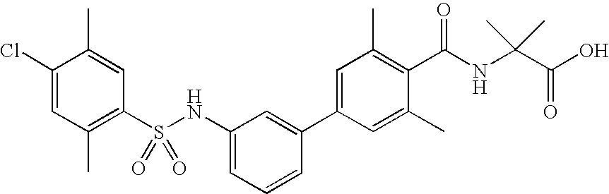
C1(NS(C2=C(C)C=C(Cl)C(C)=C2)(=O)=O)=CC=CC(C2=CC(C)=C(C(NC(C(O)=O)(C)C)=O)C(C)=C2)=C1
